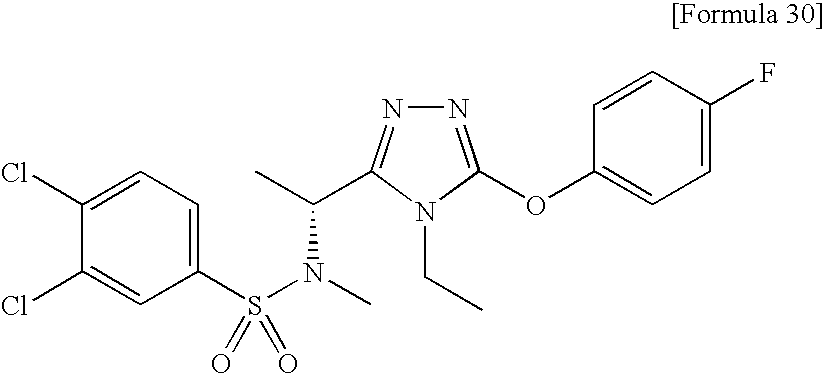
CC(N(S(C1=CC=C(Cl)C(Cl)=C1)(=O)=O)C)C1=NN=C(OC2=CC=C(F)C=C2)N1CC
